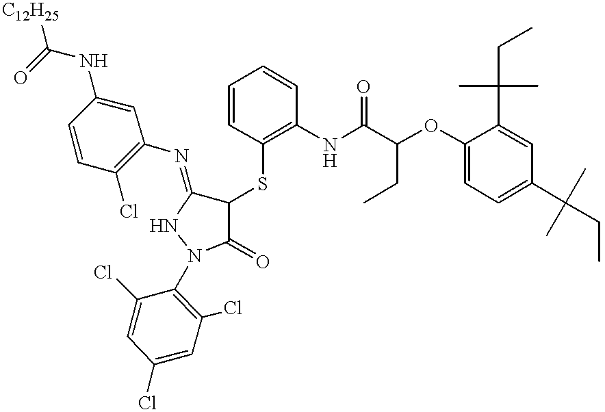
C1(SC2=C(NC(C(OC3=CC=C(C(CC)(C)C)C=C3C(C)(C)CC)CC)=O)C=CC=C2)C(=O)N(C2=C(Cl)C=C(Cl)C=C2Cl)NC1=NC1=C(Cl)C=CC(NC([C12H25])=O)=C1
